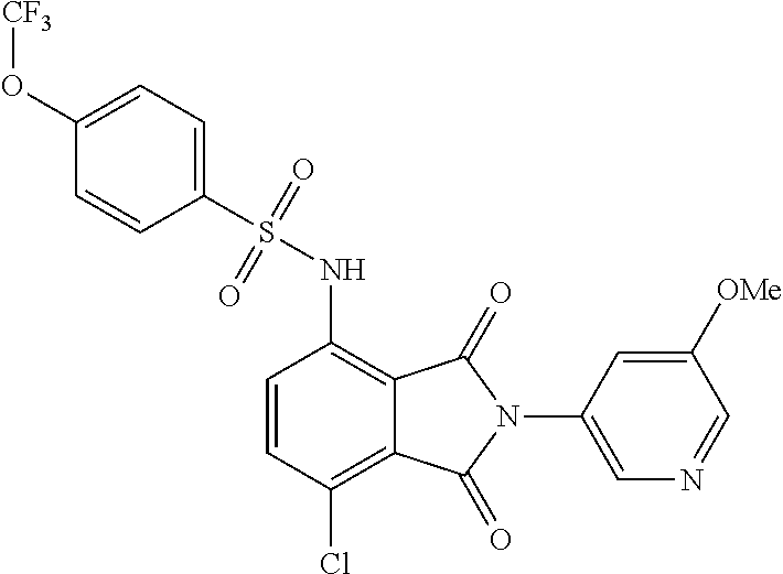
C1=CC(Cl)=C2C(=C1NS(C1=CC=C(O[CF3])C=C1)(=O)=O)C(=O)N(C1=CN=CC([OMe])=C1)C2=O
